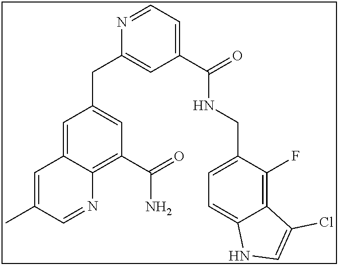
N1=CC=C(C(NCC2=CC=C3C(=C2F)C(Cl)=CN3)=O)C=C1CC1=CC(C(=O)N)=C2C(=C1)C=C(C)C=N2
